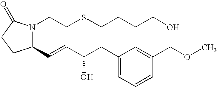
N1(CCSCCCCO)C(C=CC(CC2=CC=CC(COC)=C2)O)CCC1=O
